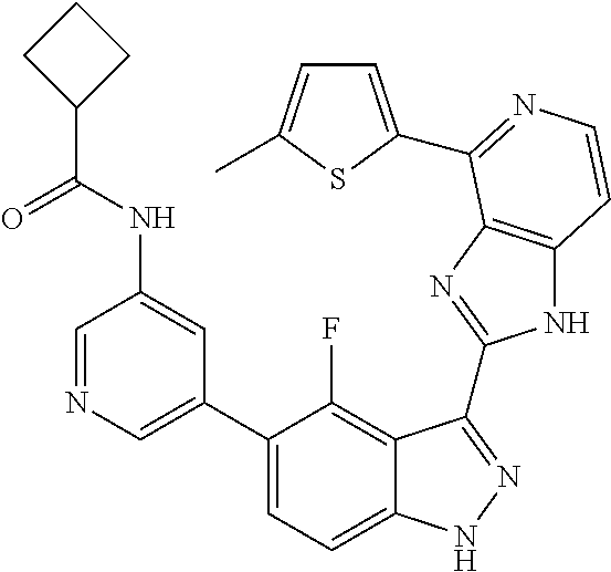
C1=C(C2=CC=C3C(=C2F)C(C2=NC4=C(N2)C=CN=C4C2=CC=C(C)S2)=NN3)C=C(NC(C2CCC2)=O)C=N1
